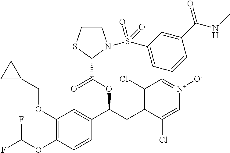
C1(OCC2CC2)=C(OC(F)F)C=CC(C(CC2=C(Cl)C=[N+]([O-])C=C2Cl)OC(=O)C2SCCN2S(C2=CC=CC(C(=O)NC)=C2)(=O)=O)=C1
